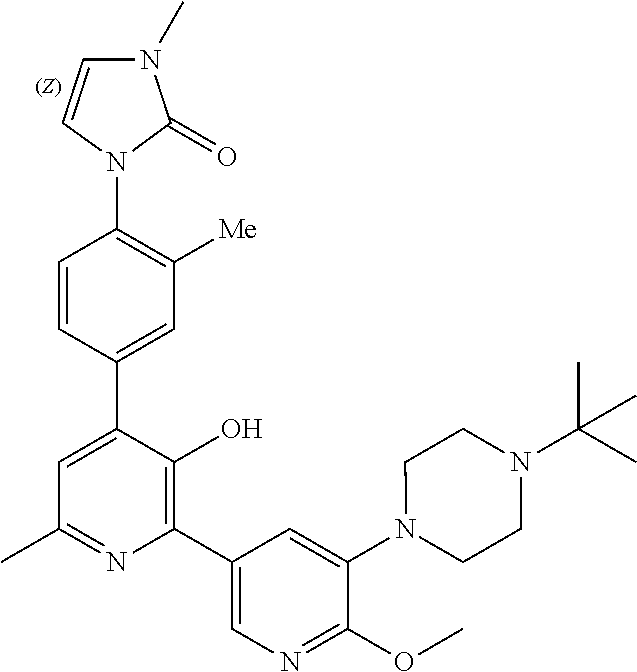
N1(C2=C([Me])C=C(C3=CC(C)=NC(C4=CN=C(OC)C(N5CCN(C(C)(C)C)CC5)=C4)=C3O)C=C2)C(=O)N(C)C=C1
